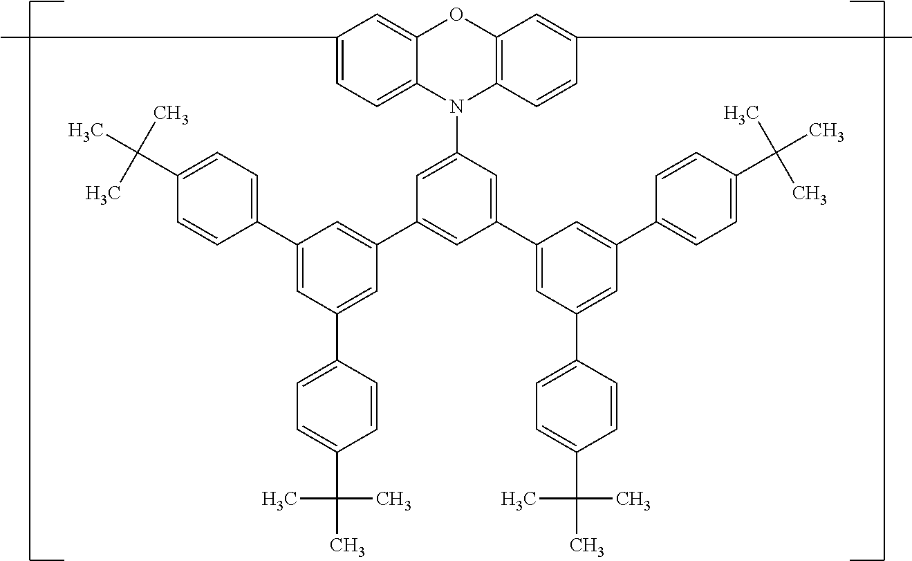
C1(C)=CC=C2C(=C1)OC1=C(N2C2=CC(C3=CC(C4=CC=C(C(C)(C)C)C=C4)=CC(C4=CC=C(C(C)(C)C)C=C4)=C3)=CC(C3=CC(C4=CC=C(C(C)(C)C)C=C4)=CC(C4=CC=C(C(C)(C)C)C=C4)=C3)=C2)C=CC(C)=C1
